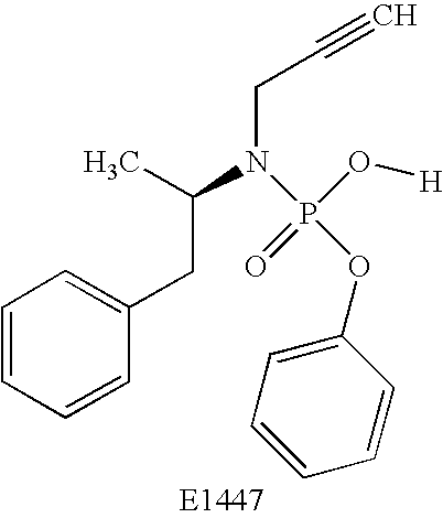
C1=CC=CC(CC(N(CC#C)P(OC2=CC=CC=C2)(O[H])=O)C)=C1
